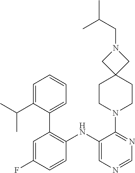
C1(NC2=C(C3=CC=CC=C3C(C)C)C=C(F)C=C2)=CN=CN=C1N1CCC2(CC1)CN(CC(C)C)C2
